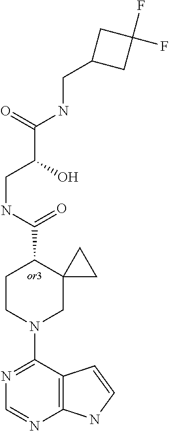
N1=C(N2CC3(C(C(NCC(O)C(NCC4CC(F)(F)C4)=O)=O)CC2)CC3)C2=C(N=C1)NC=C2
